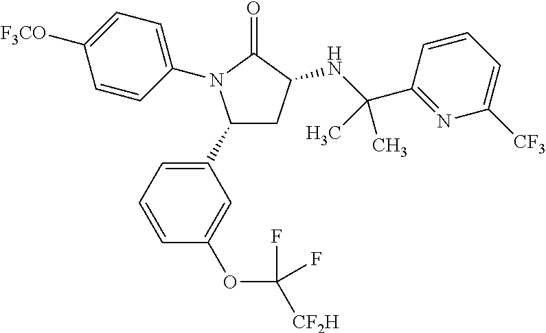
C1(C2=CC=CC(OC(F)([CF2H])F)=C2)CC(NC(C2=NC([CF3])=CC=C2)(C)C)C(=O)N1C1=CC=C([F3CO])C=C1
